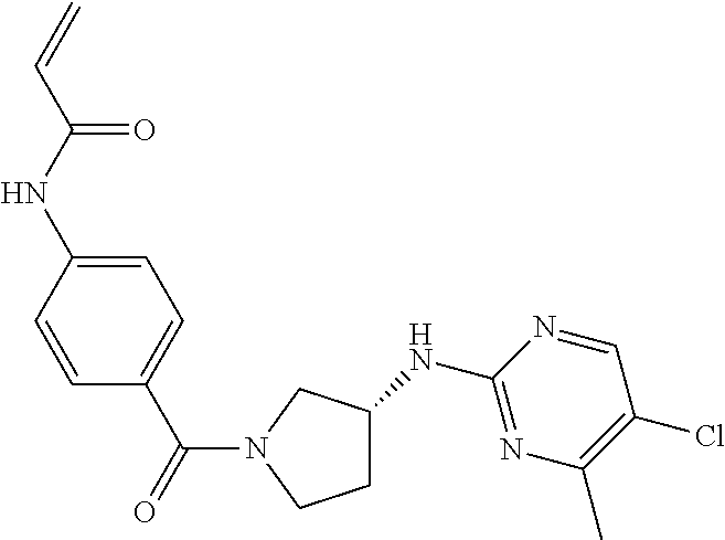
C1C(NC2=NC(C)=C(Cl)C=N2)CN(C(C2=CC=C(NC(=O)C=C)C=C2)=O)C1
